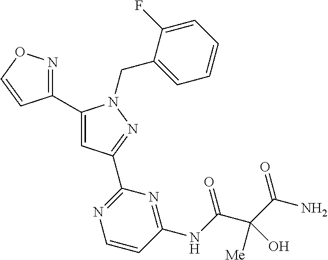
C1(C2=CC(C3=NC=CC(NC(C(C(=O)N)([Me])O)=O)=N3)=NN2CC2=CC=CC=C2F)=NOC=C1
